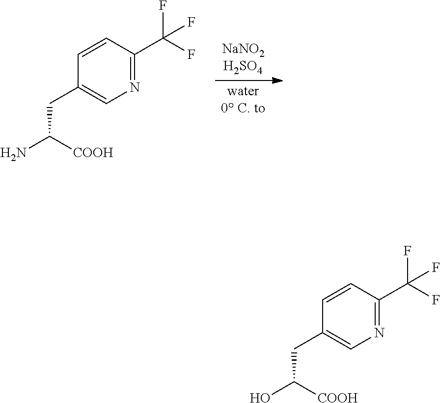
[NaNO2H2SO4].[water0 C. to].NC([COOH])CC1=CN=C(C(F)(F)F)C=C1.OC([COOH])CC1=CN=C(C(F)(F)F)C=C1
